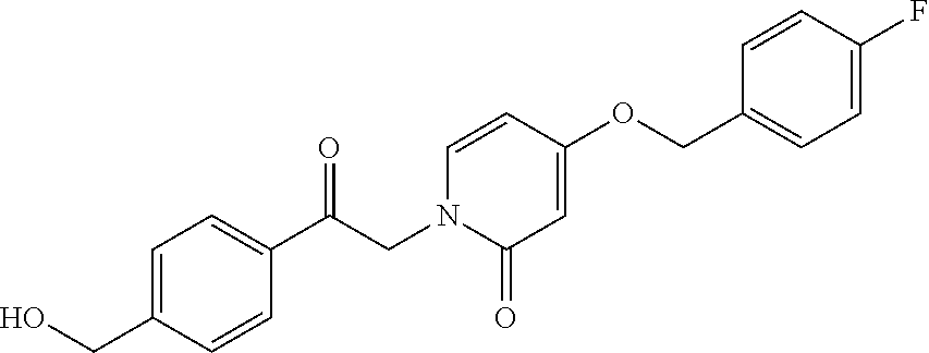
C1=C(CO)C=CC(C(CN2C(=O)C=C(OCC3=CC=C(F)C=C3)C=C2)=O)=C1
